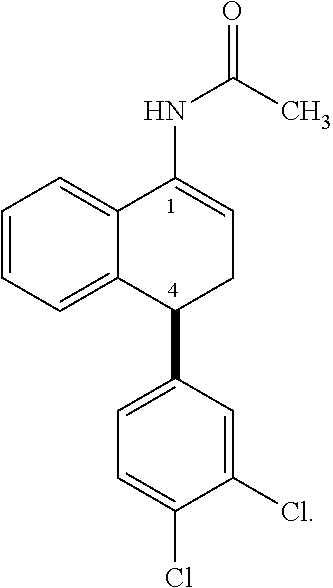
C1=CC=C2C(=C1)C(NC(C)=O)=CCC2C1=CC=C(Cl)C(Cl)=C1
